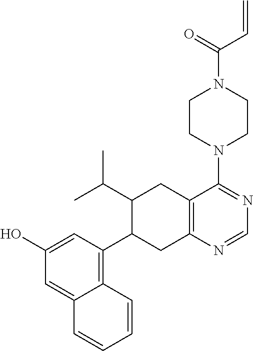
C1(O)=CC(C2C(C(C)C)CC3=C(C2)N=CN=C3N2CCN(C(C=C)=O)CC2)=C2C(=C1)C=CC=C2
